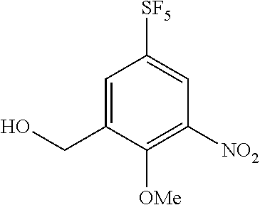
C1=C(CO)C([OMe])=C([NO2])C=C1[SF5]
